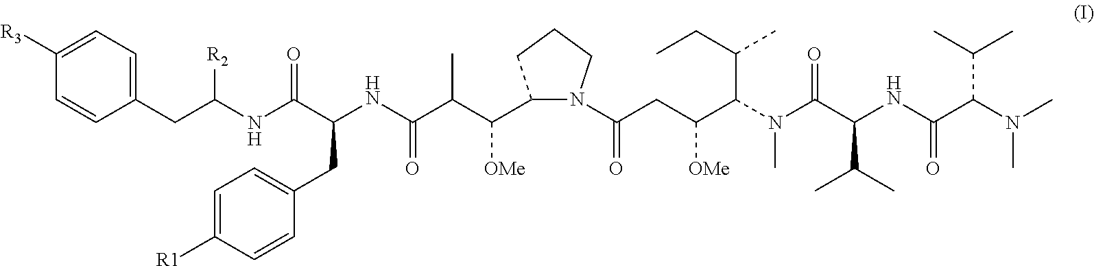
[R2]C(CC1=CC=C([R3])C=C1)NC(C(NC(C(C(C1N(C(CC(C(N(C(C(NC(C(N(C)C)C(C)C)=O)C(C)C)=O)C)C(CC)C)[OMe])=O)CCC1)[OMe])C)=O)CC1=CC=C([R1])C=C1)=O
